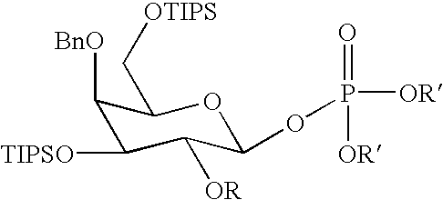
[BnO]C1C(C[OTIPS])OC(OP([OR])(=O)[OR])C([OR])C1[TIPSO]
